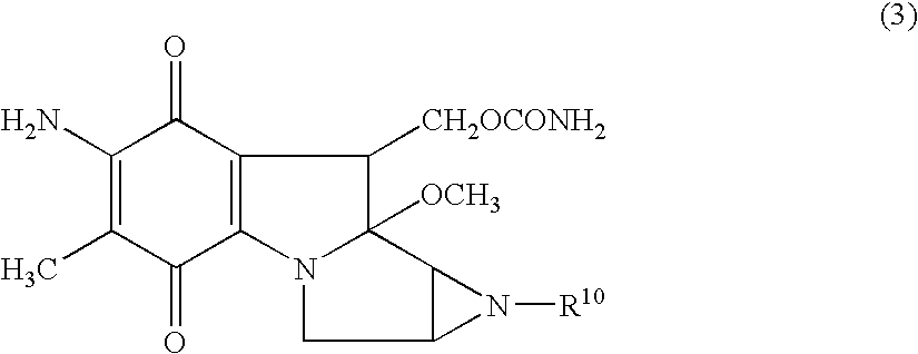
C1(N)=C(C)C(=O)C2=C(C1=O)C([CH2OCONH2])C1([OCH3])C3C(CN21)N3[R10]
